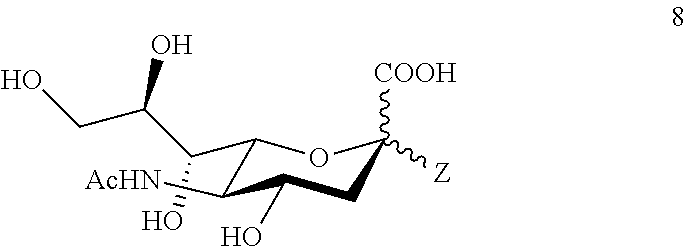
C1(C(C(CO)O)O)OC([COOH])([Z])CC(O)C1[AcHN]
